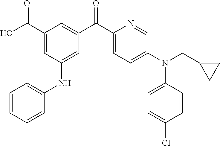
C1(C(O)=O)=CC(NC2=CC=CC=C2)=CC(C(C2=CC=C(N(CC3CC3)C3=CC=C(Cl)C=C3)C=N2)=O)=C1
